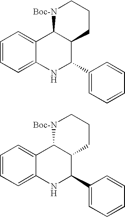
C1=CC=C2C(=C1)C1C(C(C3=CC=CC=C3)N2)CCC[Boc-N]1.C1=CC=C2C(=C1)C1C(C(C3=CC=CC=C3)N2)CCC[Boc-N]1
